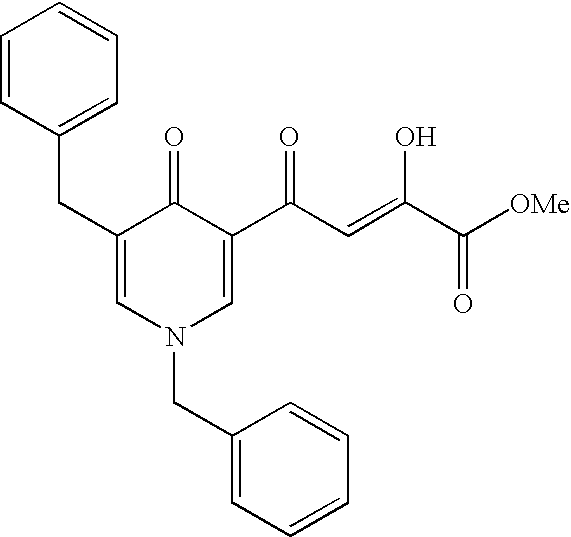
C1(CC2=CC=CC=C2)=CN(CC2=CC=CC=C2)C=C(C(C=C(O)C([OMe])=O)=O)C1=O
